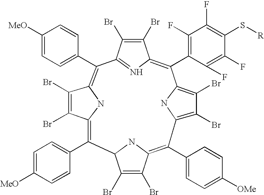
C12C(Br)=C(Br)C(=C(C3=CC=C([OMe])C=C3)C3=C(Br)C(Br)=C(N3)C(C3=C(F)C(F)=C(S[R])C(F)=C3F)=C3C(Br)=C(Br)C(=N3)C(C3=CC=C([MeO])C=C3)=C3C(Br)=C(Br)C(=C1C1=CC=C([MeO])C=C1)N3)N2
